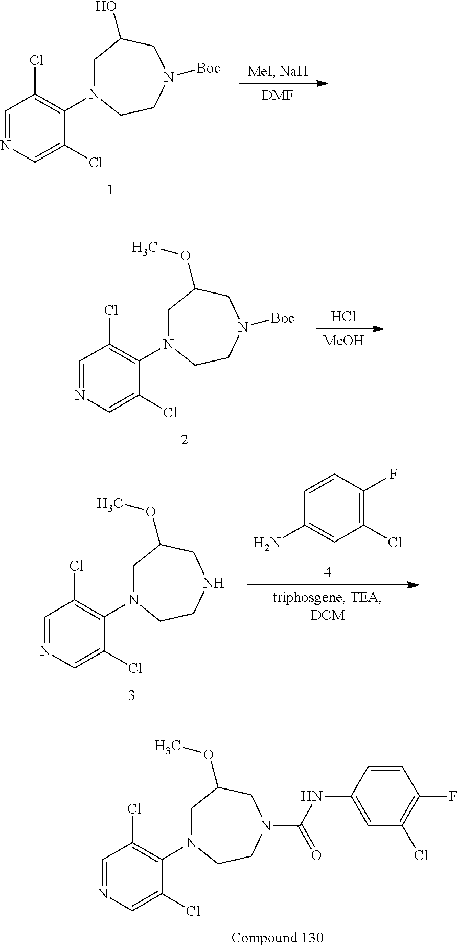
C1(Cl)=CN=CC(Cl)=C1N1CC(OC)CN(C(NC2=CC(Cl)=C(F)C=C2)=O)CC1.C1(Cl)=CN=CC(Cl)=C1N1CC(O)CN([Boc])CC1.[DMF].C1(Cl)=CN=CC(Cl)=C1N1CC(OC)CN([Boc])CC1.[MeOH].Cl.C1(Cl)=C(F)C=CC(N)=C1.C1(Cl)=CN=CC(Cl)=C1N1CC(OC)CNCC1
